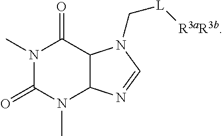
N1(C)C(=O)N(C)C2C(C1=O)N(C[L][R3aR3b])C=N2
